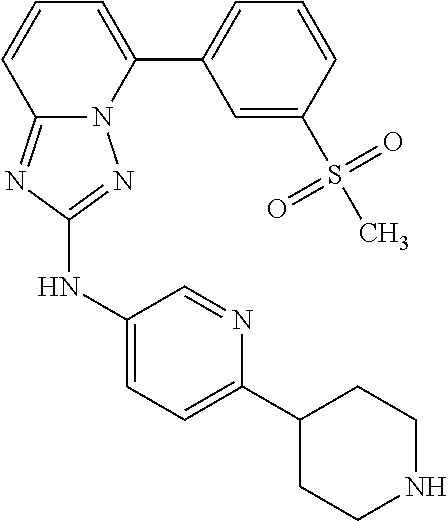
C12=NC(NC3=CC=C(C4CCNCC4)N=C3)=NN1C(C1=CC=CC(S(C)(=O)=O)=C1)=CC=C2
